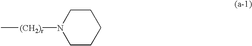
C[(CH2)r]N1CCCCC1
